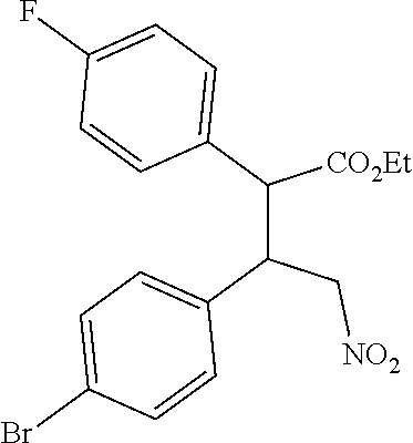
C(C(C[NO2])C1=CC=C(Br)C=C1)([CO2Et])C1=CC=C(F)C=C1
